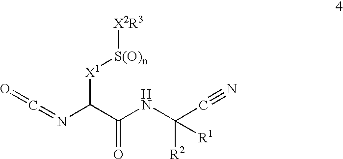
N(C(C(NC(C#N)([R2])[R1])=O)[X1][S(O)n][X2R3])=C=O
